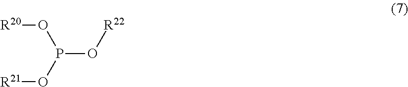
[R20]OP(O[R22])O[R21]
